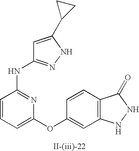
C1=CC=C(OC2=CC3=C(C=C2)C(=O)NN3)N=C1NC1=NNC(C2CC2)=C1
